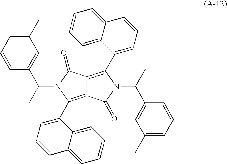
C12=C(C3=CC=CC4=CC=CC=C34)N(C(C3=CC(C)=CC=C3)C)C(=O)C1=C(C1=CC=CC3=CC=CC=C13)N(C(C1=CC(C)=CC=C1)C)C2=O
